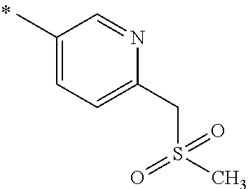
CC1=CC=C(CS(C)(=O)=O)N=C1
